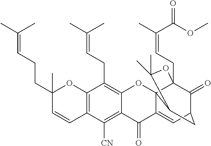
C12=C(C([CN])=C3C(=C1CC=C(C)C)OC14C(=CC5C(=O)C1(CC=C(C(=O)OC)C)OC(C)(C)C4C5)C3=O)C=CC(CCC=C(C)C)(C)O2
